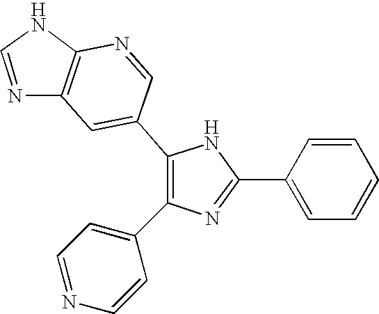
C1(C2=CC3=C(N=C2)NC=N3)=C(C2=CC=NC=C2)N=C(C2=CC=CC=C2)N1
